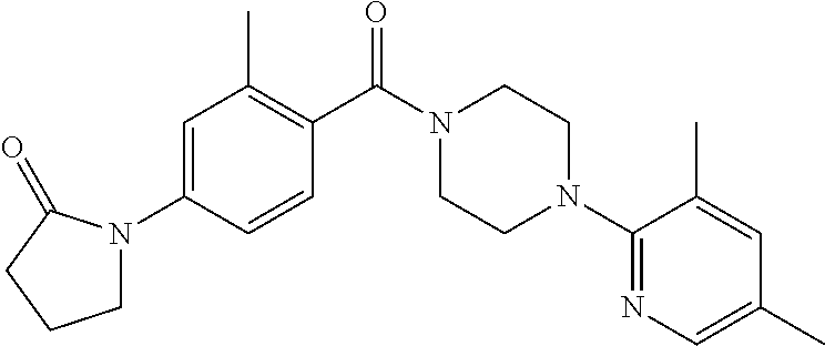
C1=C(N2CCCC2=O)C=CC(C(N2CCN(C3=NC=C(C)C=C3C)CC2)=O)=C1C
